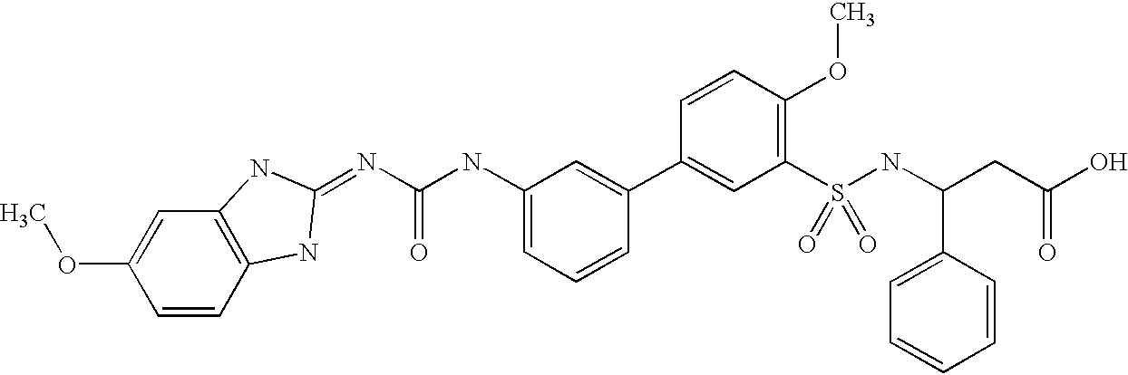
N(C(NC1=CC=CC(C2=CC(S(NC(CC(O)=O)C3=CC=CC=C3)(=O)=O)=C(OC)C=C2)=C1)=O)=C1NC2=C(C=C(OC)C=C2)N1
